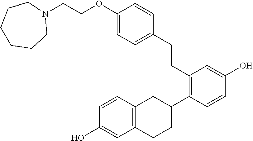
N1(CCOC2=CC=C(CCC3=C(C4CC5=C(CC4)C=C(O)C=C5)C=CC(O)=C3)C=C2)CCCCCC1
